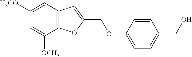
C1([H3CO])=CC2=C(C([OCH3])=C1)OC(COC1=CC=C(CO)C=C1)=C2
